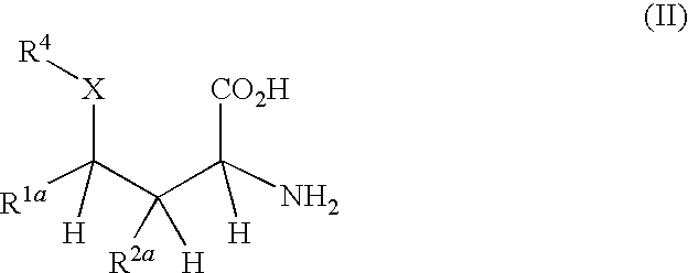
[X](C(C(C([CO2H])(N)[H])([R2a])[H])([R1a])[H])[R4]
